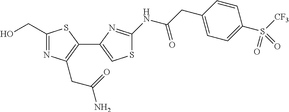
C1(CO)=NC(CC(N)=O)=C(C2=CSC(NC(CC3=CC=C(S(=O)([CF3])=O)C=C3)=O)=N2)S1
